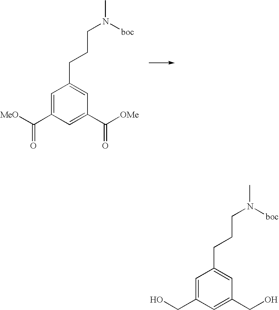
C1=C(C([MeO])=O)C=C(C([OMe])=O)C=C1CCCN(C)[boc].C1=C(CO)C=C(CO)C=C1CCCN(C)[boc]
